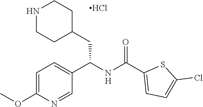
[H].N1CCC(CC(C2=CC=C(OC)N=C2)NC(=O)C2=CC=C(Cl)S2)CC1.Cl
